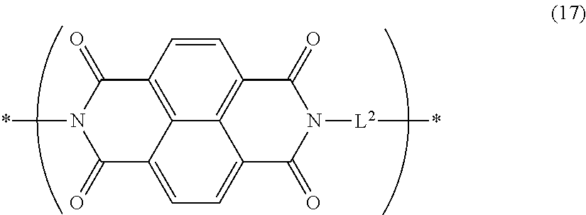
C1=CC2=C3C4=C1C(=O)N([L2]*)C(=O)C4=CC=C3C(=O)N(*)C2=O
